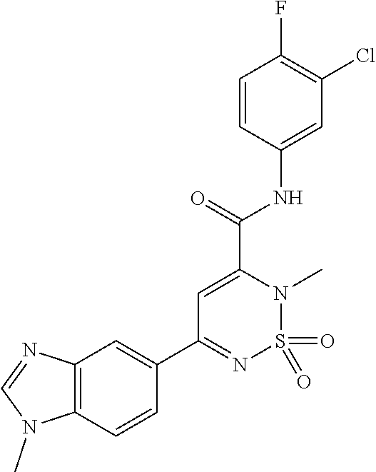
C1=C(C(=O)NC2=CC(Cl)=C(F)C=C2)N(C)S(=O)(=O)N=C1C1=CC2=C(C=C1)N(C)C=N2
